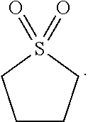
C1CCS(=O)(=O)C1
